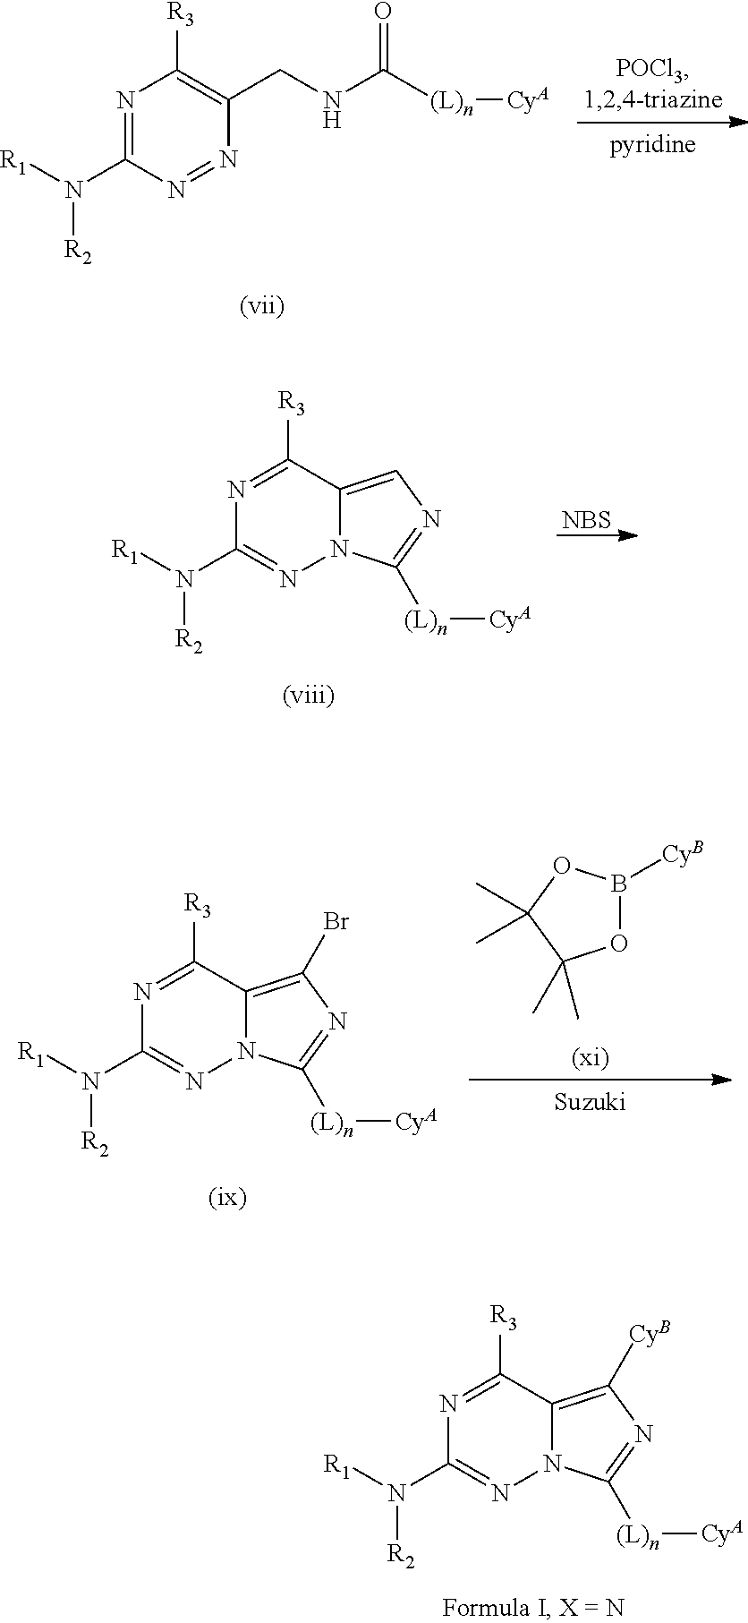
[NBS].[R3]C1=NC(N([R1])[R2])=NN2C1=CN=C2[(L)n][CyA].[R3]C1=C(CNC([(L)n][CyA])=O)N=NC(N([R1])[R2])=N1.[R3]C1=NC(N([R1])[R2])=NN2C1=C([CyB])N=C2[(L)n][CyA].O1B([CyB])OC(C)(C)C1(C)C.[R3]C1=NC(N([R1])[R2])=NN2C1=C(Br)N=C2[(L)n][CyA]
